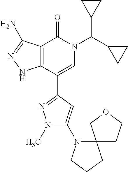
C12=C(C(C3=NN(C)C(N4CCCC45CCOC5)=C3)=CN(C(C3CC3)C3CC3)C1=O)NN=C2N
